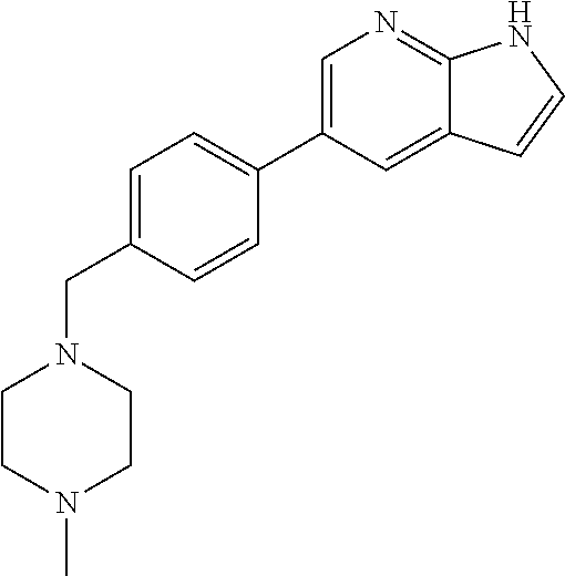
C1=C(CN2CCN(C)CC2)C=CC(C2=CN=C3C(=C2)C=CN3)=C1
